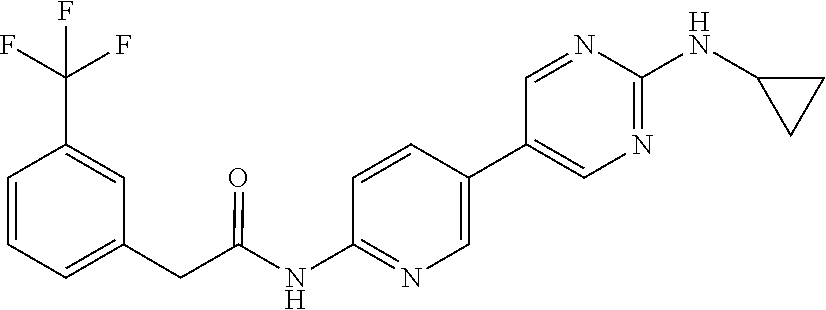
C1(C2=CN=C(NC(CC3=CC=CC(C(F)(F)F)=C3)=O)C=C2)=CN=C(NC2CC2)N=C1
